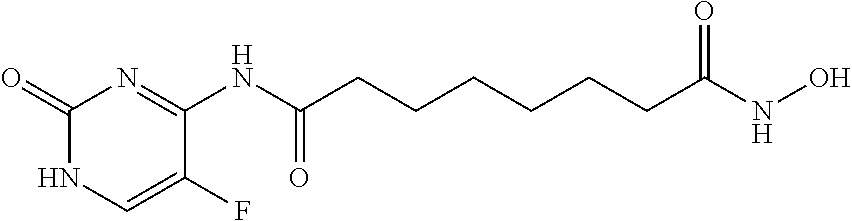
O=C1N=C(NC(CCCCCCC(NO)=O)=O)C(F)=CN1
